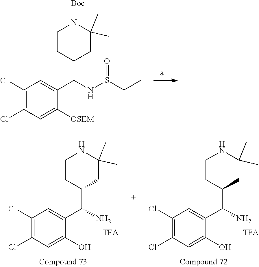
C1(Cl)=C(Cl)C=C([OSEM])C(C(NS(=O)C(C)(C)C)C2CC(C)(C)N([Boc])CC2)=C1.C1(Cl)=C(Cl)C=C(O)C(C(N)C2CC(C)(C)NCC2)=C1.C1(Cl)=C(Cl)C=C(O)C(C(N)C2CC(C)(C)NCC2)=C1
